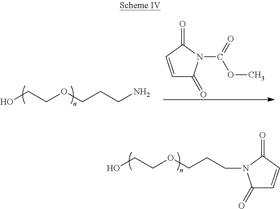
C1=CC(=O)N(C(=O)OC)C1=O.OCCOCCCN.OCCOCCCN1C(=O)C=CC1=O
